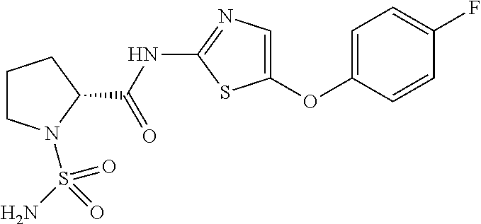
C1CN(S(N)(=O)=O)C(C(NC2=NC=C(OC3=CC=C(F)C=C3)S2)=O)C1
